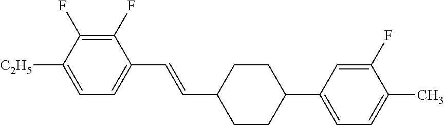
C1(F)=C(F)C([C2H5])=CC=C1C=CC1CCC(C2=CC=C(C)C(F)=C2)CC1
